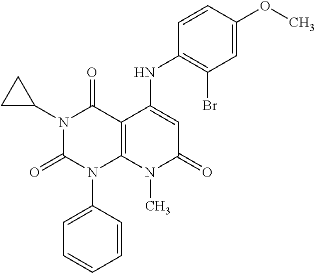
C1(NC2=CC(=O)N(C)C3=C2C(=O)N(C2CC2)C(=O)N3C2=CC=CC=C2)=C(Br)C=C(OC)C=C1
